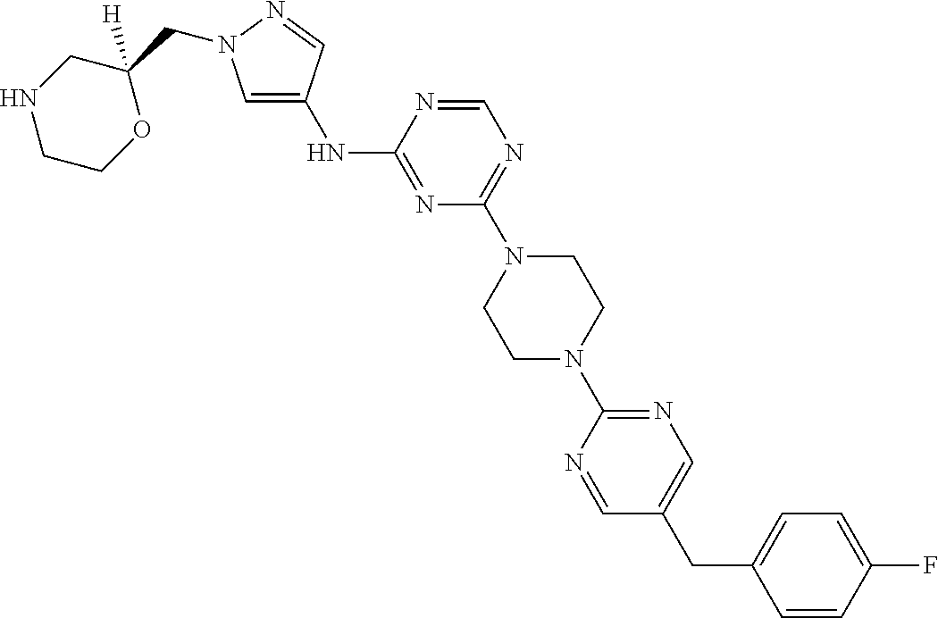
N(C1=NC(N2CCN(C3=NC=C(CC4=CC=C(F)C=C4)C=N3)CC2)=NC=N1)C1=CN(CC2([H])CNCCO2)N=C1
